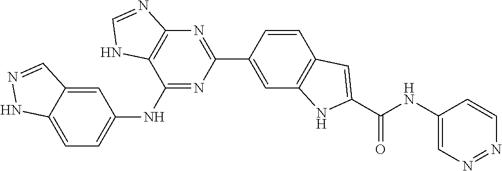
C1=C2C(=CC(NC3=NC(C4=CC5=C(C=C4)C=C(C(NC4=CN=NC=C4)=O)N5)=NC4=C3NC=N4)=C1)C=NN2
